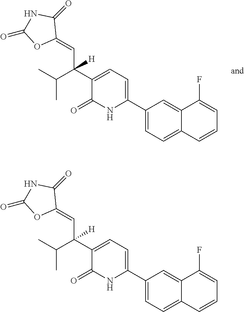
C1(C2=CC=C(C(C(C)C)(C=C3OC(=O)NC3=O)[H])C(=O)N2)=CC=C2C(=C1)C(F)=CC=C2.C1(C2=CC=C(C(C(C)C)(C=C3OC(=O)NC3=O)[H])C(=O)N2)=CC=C2C(=C1)C(F)=CC=C2
